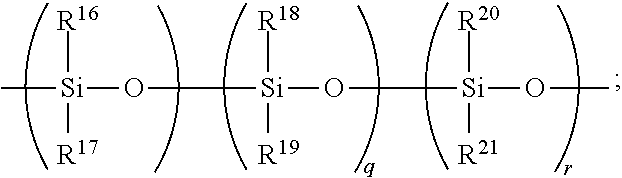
C[Si](O[Si](O[Si](OC)([R20])[R21])([R18])[R19])([R16])[R17]
